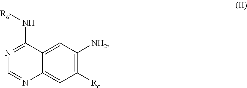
C1=C2C(=CC([Rc])=C1[NH2])N=CN=C2N[Ra]
